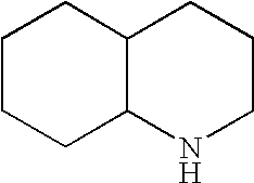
C1CCC2C(C1)CCCN2
